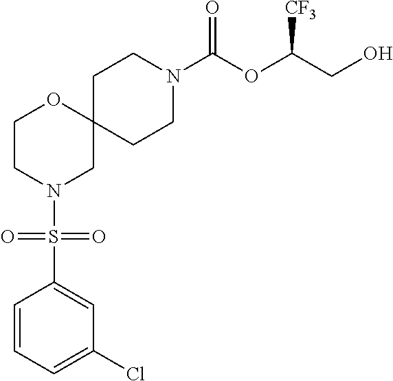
C12(CCN(C(OC(CO)[CF3])=O)CC1)OCCN(S(C1=CC(Cl)=CC=C1)(=O)=O)C2
